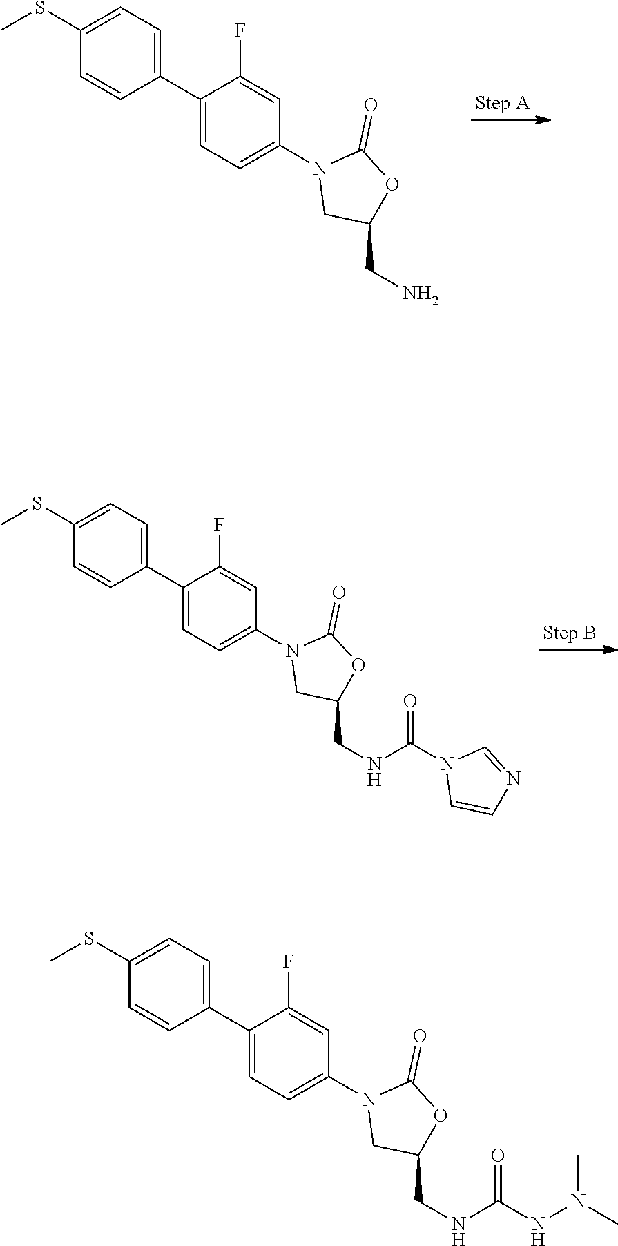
CSC1=CC=C(C2=CC=C(N3CC(CN)OC3=O)C=C2F)C=C1.CSC1=CC=C(C2=CC=C(N3CC(CNC(N4C=CN=C4)=O)OC3=O)C=C2F)C=C1.CSC1=CC=C(C2=CC=C(N3CC(CNC(NN(C)C)=O)OC3=O)C=C2F)C=C1
